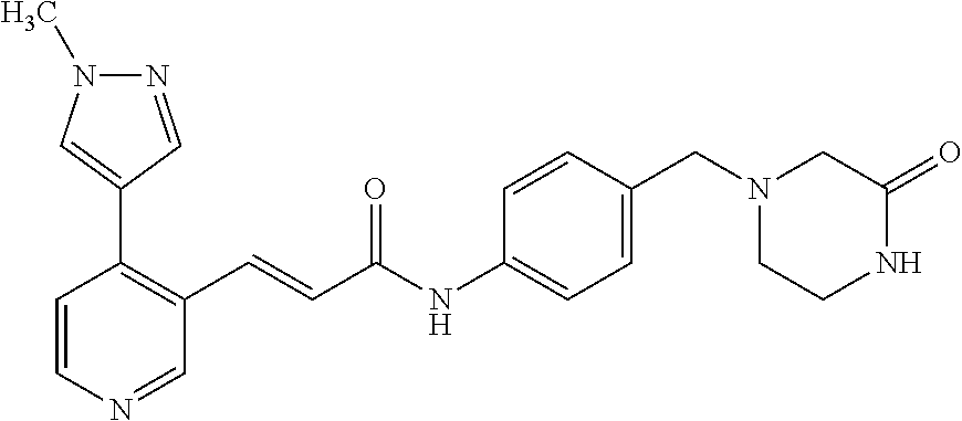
C1=CN=CC(C=CC(=O)NC2=CC=C(CN3CCNC(=O)C3)C=C2)=C1C1=CN(C)N=C1
